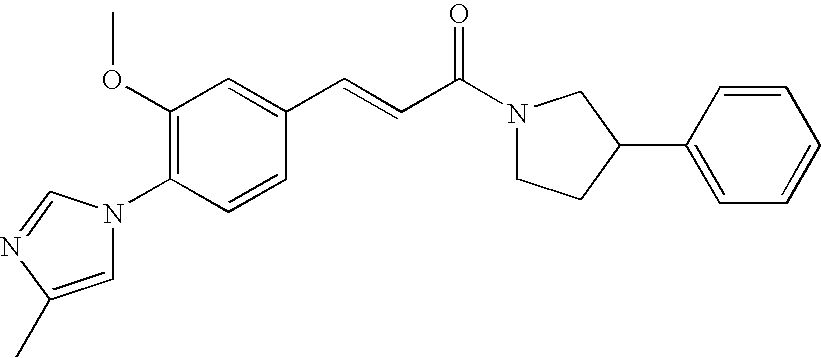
C1(OC)=C(N2C=C(C)N=C2)C=CC(C=CC(N2CCC(C3=CC=CC=C3)C2)=O)=C1
